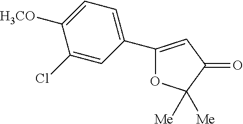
C1([H3CO])=CC=C(C2=CC(=O)C([Me])([Me])O2)C=C1Cl
